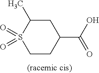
C1C(C)S(=O)(=O)CCC1C(O)=O
